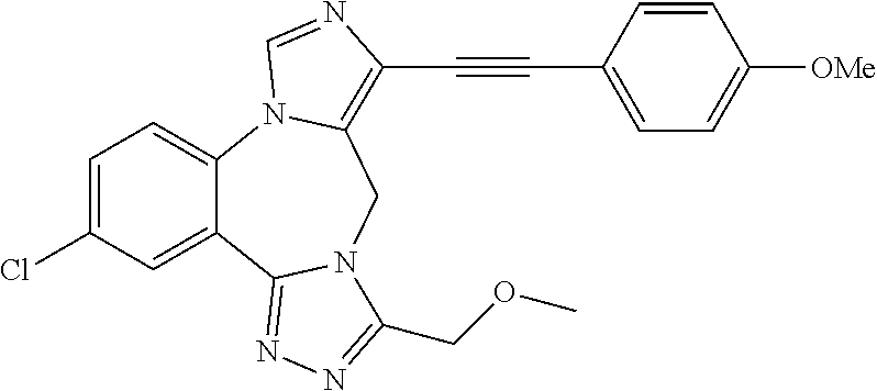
C1=C(Cl)C=C2C(=C1)N1C(=C(C#CC3=CC=C([OMe])C=C3)N=C1)CN1C2=NN=C1COC
